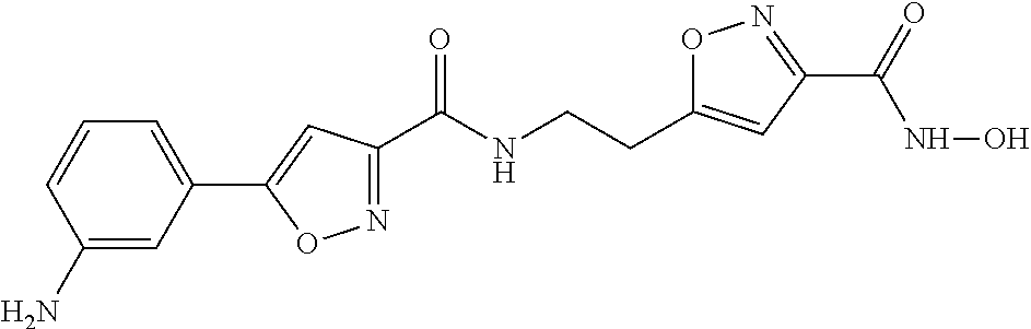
N1=C(C(NCCC2=CC(C(=O)NO)=NO2)=O)C=C(C2=CC=CC(N)=C2)O1
